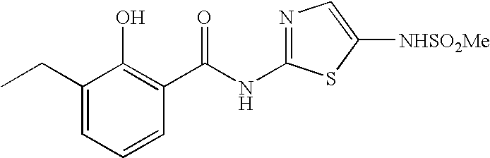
C1(CC)=CC=CC(C(NC2=NC=C([NHSO2Me])S2)=O)=C1O
